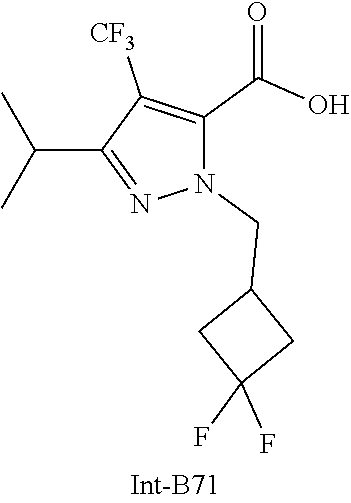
C1C(F)(F)CC1CN1N=C(C(C)C)C([CF3])=C1C(=O)O
